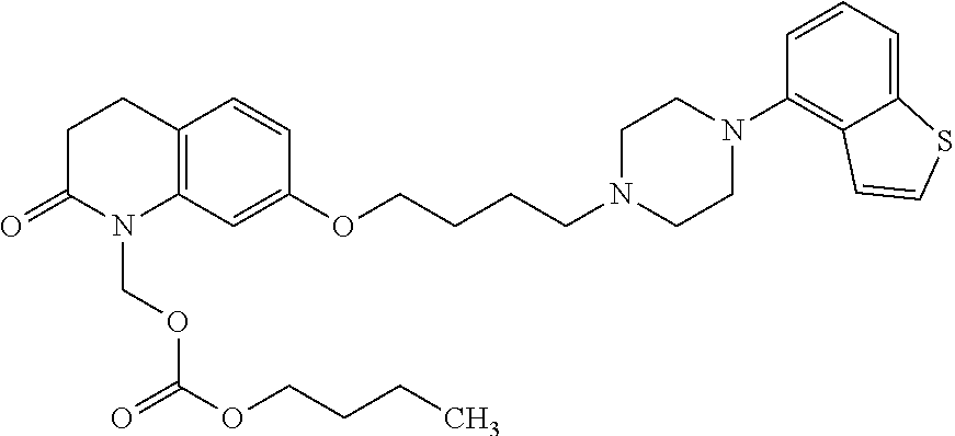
C12=C(C=C(OCCCCN3CCN(C4=C5C(=CC=C4)SC=C5)CC3)C=C1)N(COC(OCCCC)=O)C(=O)CC2
